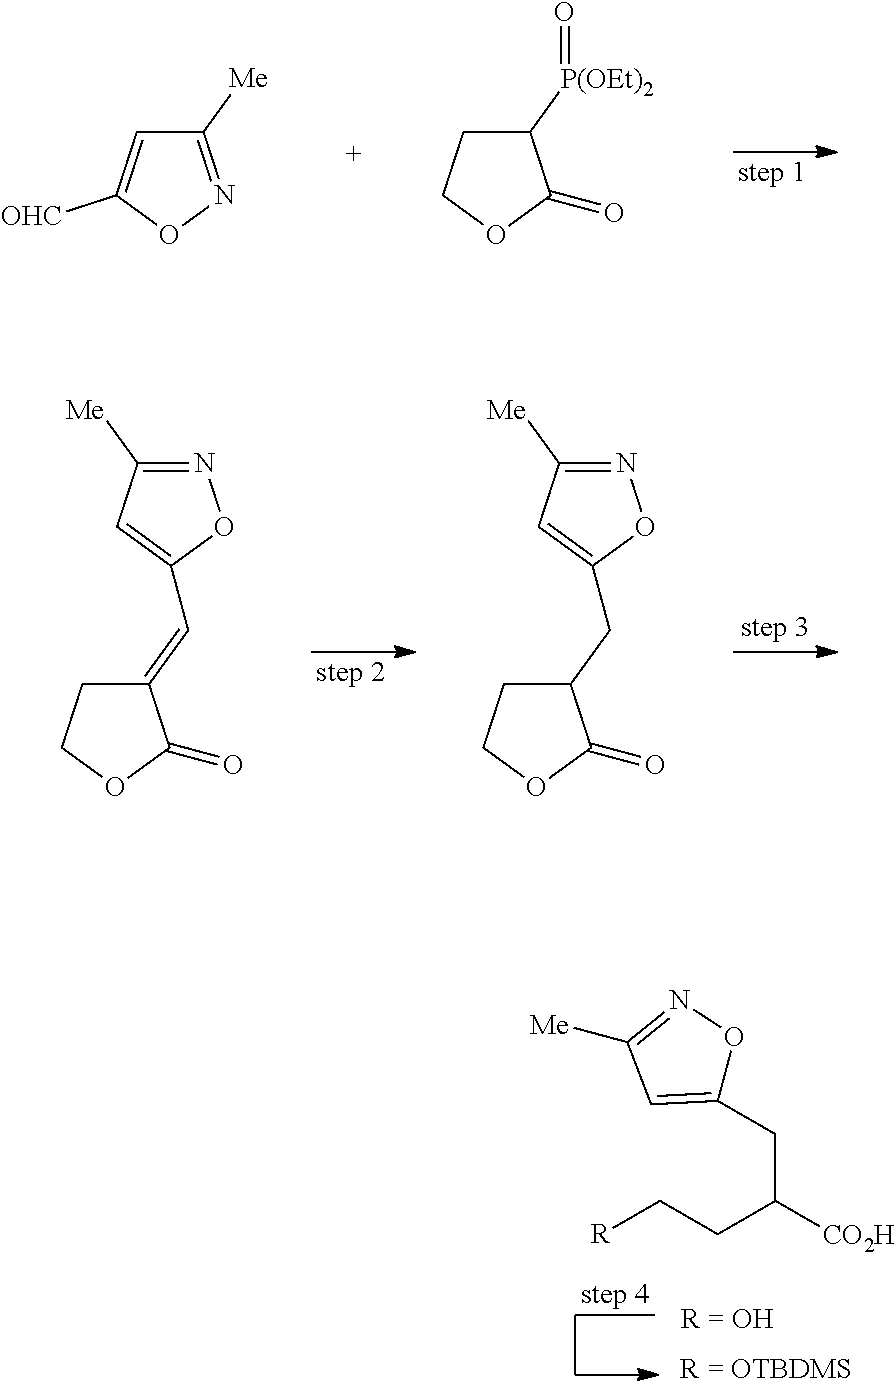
C1([Me])=NOC([OHC])=C1.C1([P(OEt)2]=O)CCOC1=O.C1(=CC2=CC([Me])=NO2)CCOC1=O.C1(CC2=CC([Me])=NO2)CCOC1=O.[R]CCC([CO2H])CC1=CC([Me])=NO1
